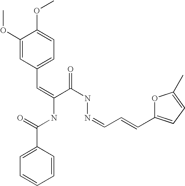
C1=CC=CC(C(=O)NC(C(NN=CC=CC2=CC=C(C)O2)=O)=CC2=CC=C(OC)C(OC)=C2)=C1
